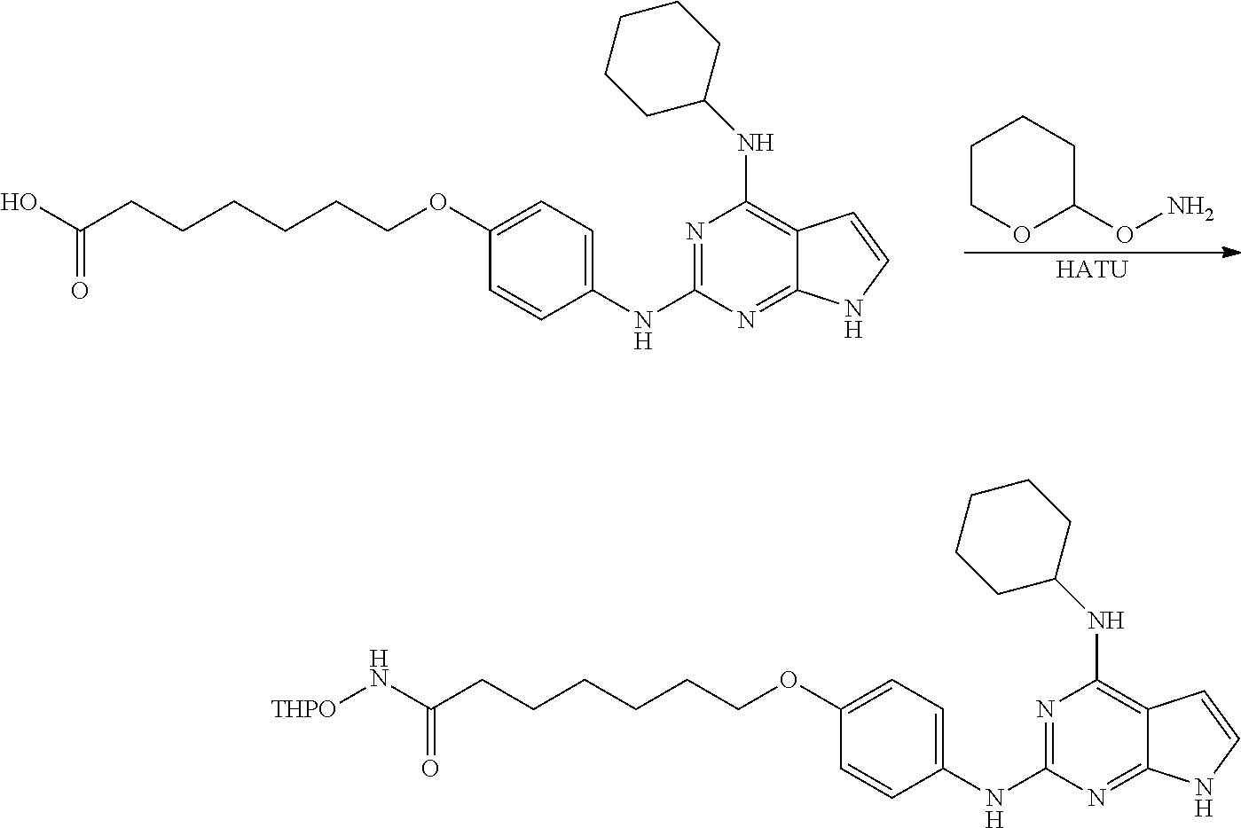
C1(NC2=NC(NC3CCCCC3)=C3C(=N2)NC=C3)=CC=C(OCCCCCCC(O)=O)C=C1.C1COC(ON)CC1.[HATU].C1(NC2=NC(NC3CCCCC3)=C3C(=N2)NC=C3)=CC=C(OCCCCCCC(N[THPO])=O)C=C1
